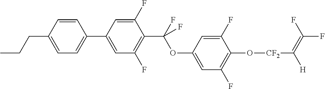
C1=CC(CCC)=CC=C1C1=CC(F)=C(C(OC2=CC(F)=C(O[CF2]C([H])=C(F)F)C(F)=C2)(F)F)C(F)=C1
